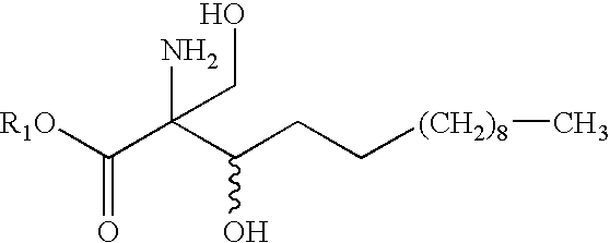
[R1O]C(C(C(CC[(CH2)8]C)O)(N)CO)=O
